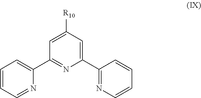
C1(C2=NC=CC=C2)=CC([R10])=CC(C2=CC=CC=N2)=N1
